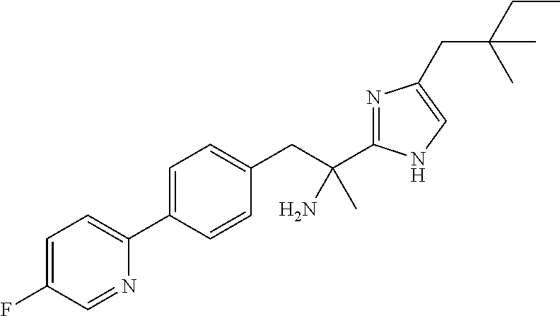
C1=C(F)C=NC(C2=CC=C(CC(C3=NC(CC(CC)(C)C)=CN3)(N)C)C=C2)=C1
